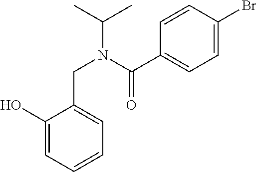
C1(O)=CC=CC=C1CN(C(C1=CC=C(Br)C=C1)=O)C(C)C
